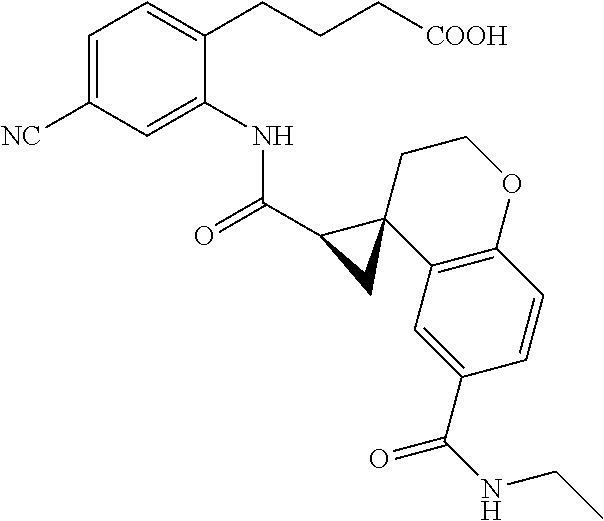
C1=C([NC])C=C(NC(=O)C2C3(C4=C(C=CC(C(=O)NCC)=C4)OCC3)C2)C(CCC[COOH])=C1
